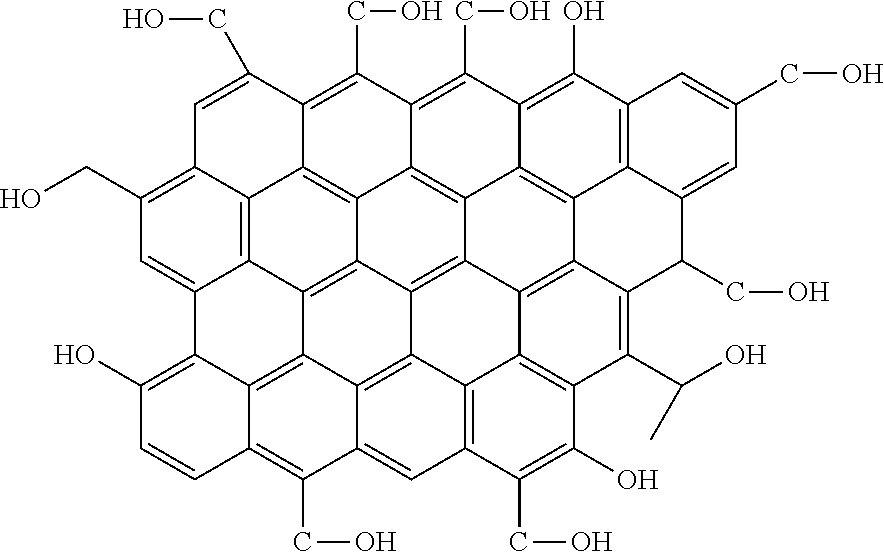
C1=C(CO)C2=C(CO)C3=C(CO)C4=C(O)C5=C6C7=C4C4=C3C3=C2C2=C8C(=CC(CO)=C12)C1=C(O)C=CC2=C(CO)C9=CC%10=C%11C%12=C(C(C(O)C)=C(C7=C%12C4=C4C3=C8C(=C12)C9=C4%11)C(CO)C6=CC(CO)=C5)C(O)=C%10CO
